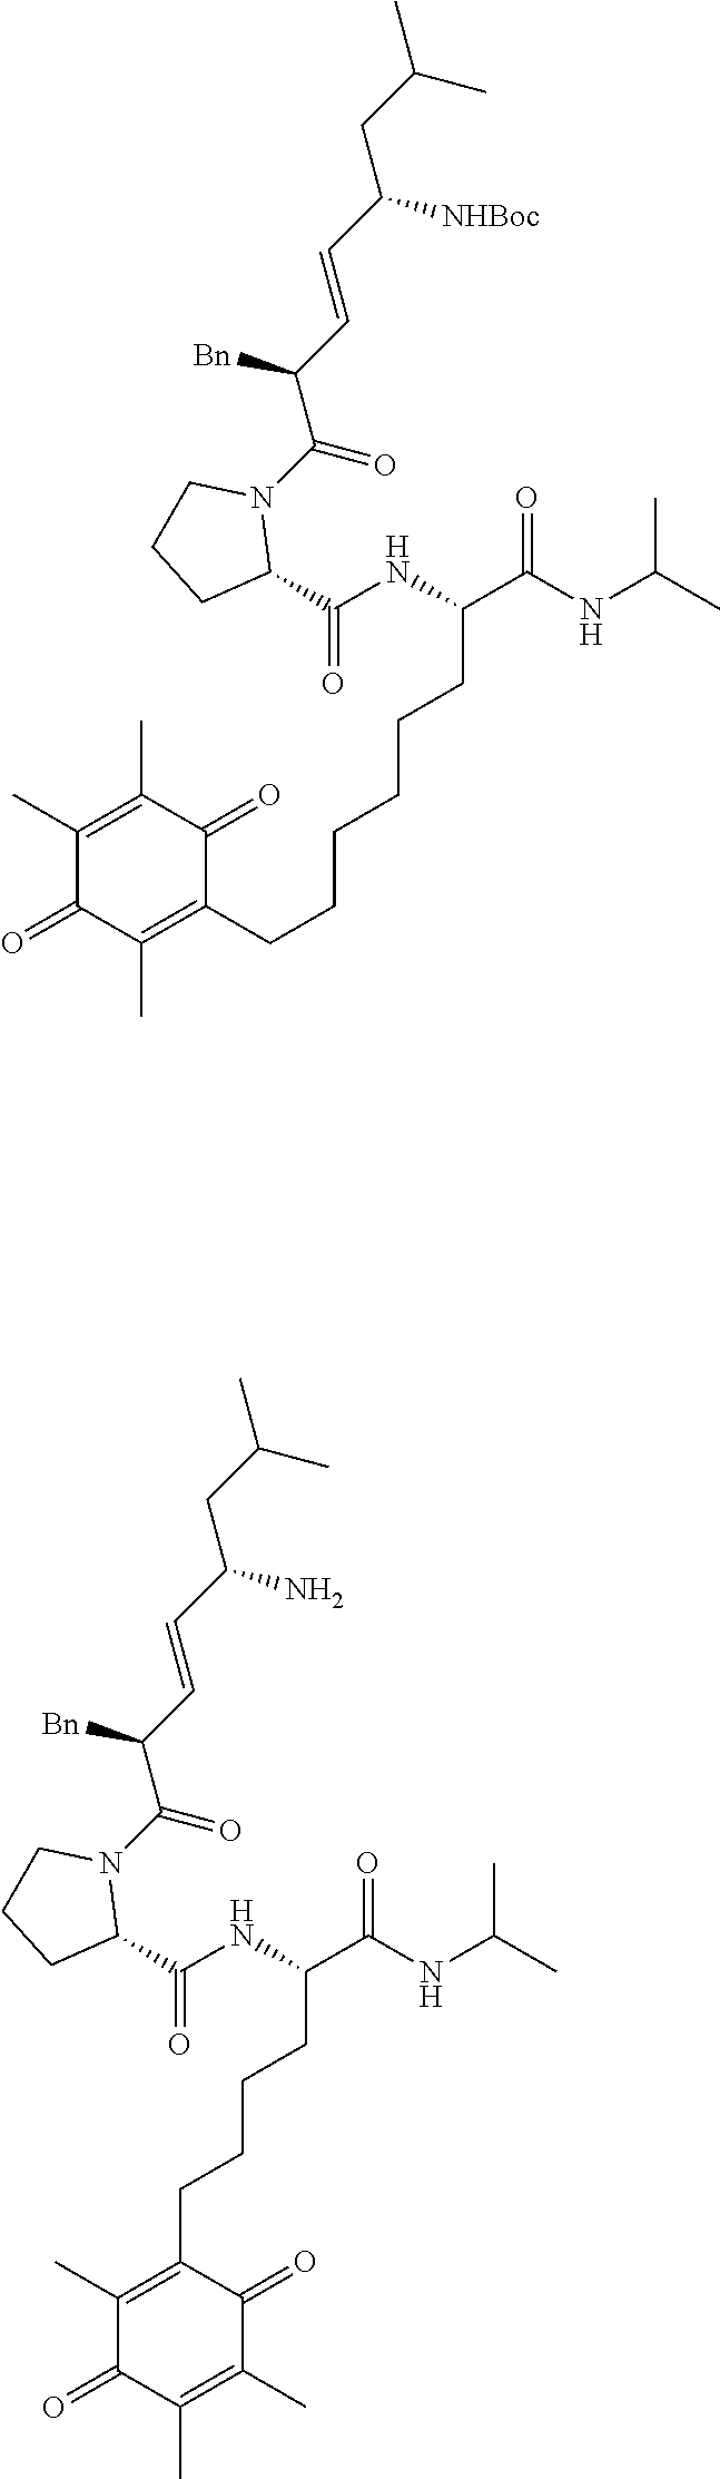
C1(C)=C(C)C(=O)C(CCCCCCC(C(NC(C)C)=O)NC(C2N(C(=O)C(C=CC(CC(C)C)[NHBoc])[Bn])CCC2)=O)=C(C)C1=O.C1(C)=C(CCCCC(C(NC(C)C)=O)NC(C2N(C(=O)C(C=CC(CC(C)C)N)[Bn])CCC2)=O)C(=O)C(C)=C(C)C1=O
